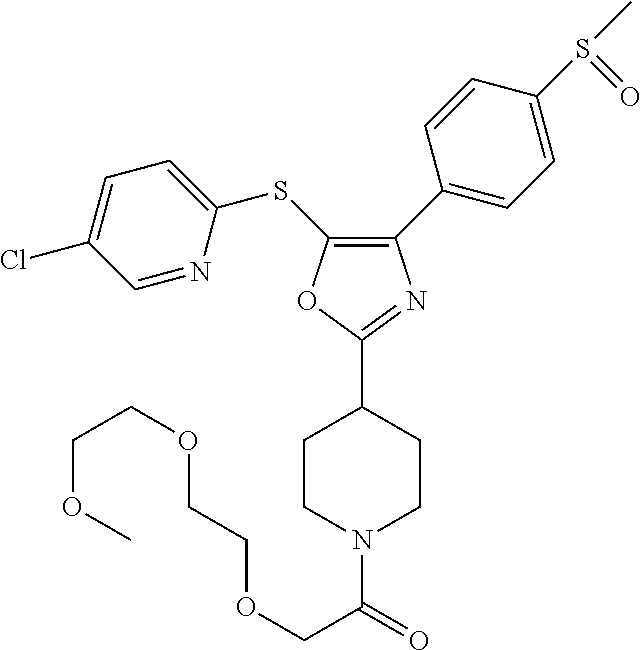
C1(C2=CC=C(S(C)=O)C=C2)=C(SC2=CC=C(Cl)C=N2)OC(C2CCN(C(COCCOCCOC)=O)CC2)=N1
